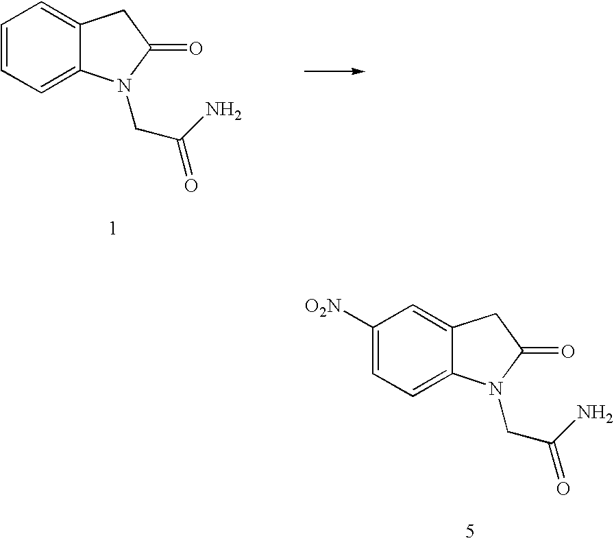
C1=CC=C2C(=C1)CC(=O)N2CC(N)=O.C1([O2N])=CC=C2C(=C1)CC(=O)N2CC(N)=O
